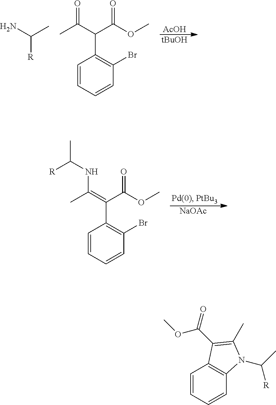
[AcOH].[tBuOH].NC(C)[R].CC(C(C(OC)=O)C1=C(Br)C=CC=C1)=O.[NaOAc].CC(=C(C(OC)=O)C1=C(Br)C=CC=C1)NC([R])C.C12=C(C=CC=C1)N(C(C)[R])C(C)=C2C(OC)=O
